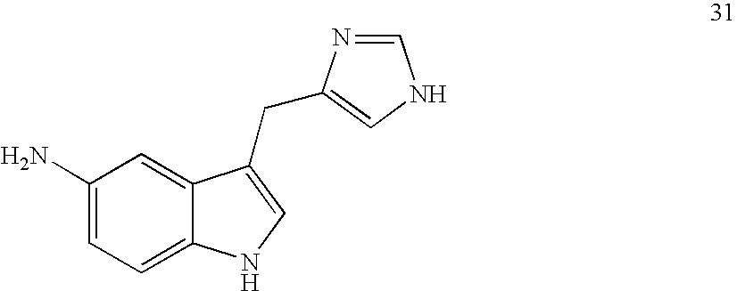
C1(N)=CC=C2C(=C1)C(CC1=CNC=N1)=CN2
